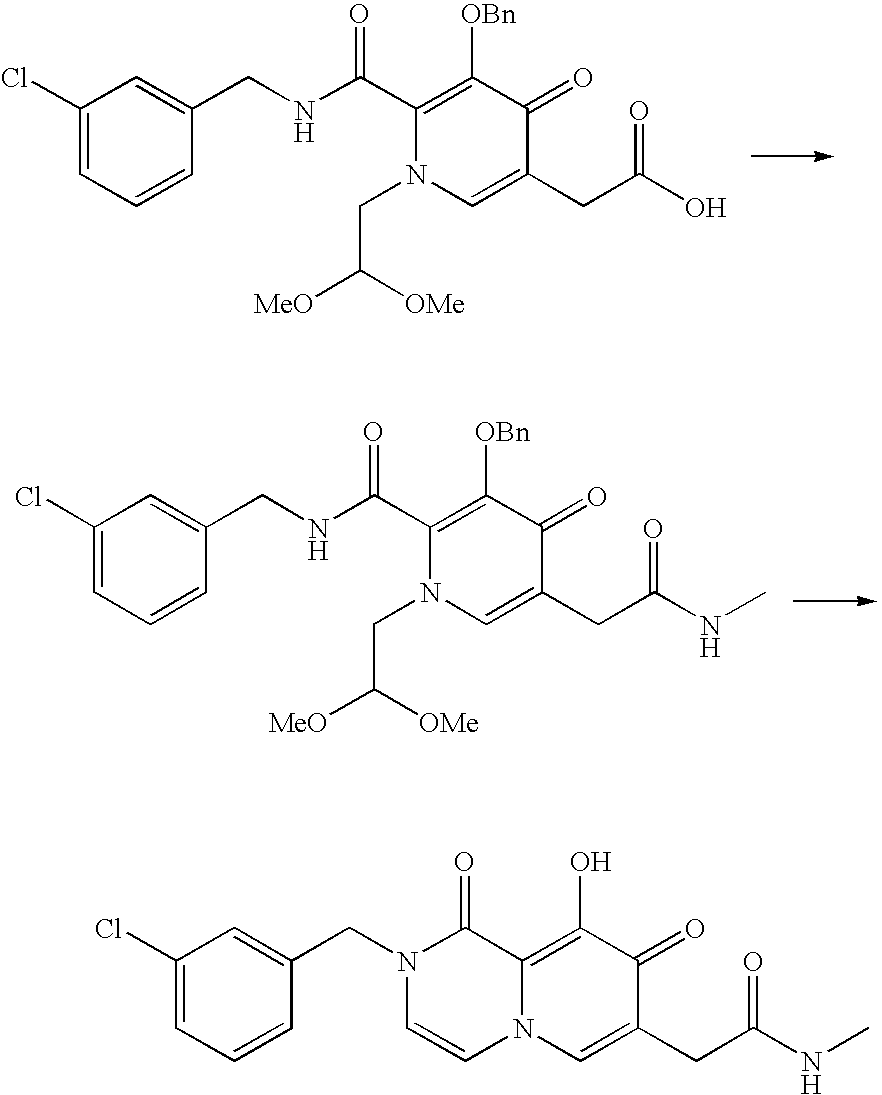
C1(Cl)=CC=CC(CN2C(=O)C3=C(O)C(=O)C(CC(NC)=O)=CN3C=C2)=C1.C1(Cl)=CC=CC(CNC(C2=C([OBn])C(=O)C(CC(O)=O)=CN2CC([OMe])[MeO])=O)=C1.C1(Cl)=CC=CC(CNC(C2=C([OBn])C(=O)C(CC(NC)=O)=CN2CC([OMe])[MeO])=O)=C1
